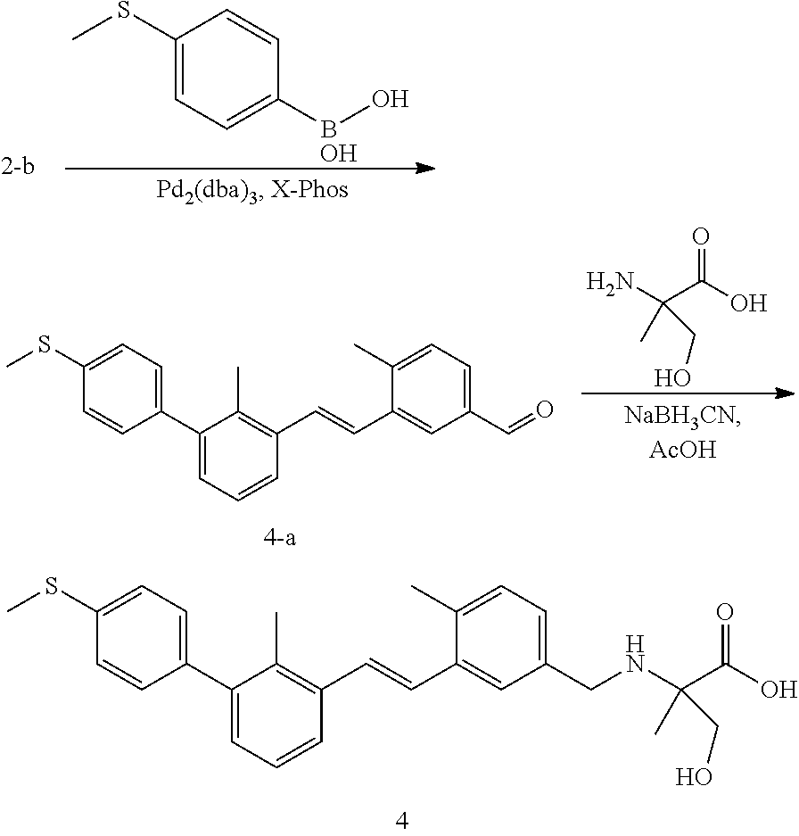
C1(SC)=CC=C(BO)C=C1.O.C1(C2=CC=CC(C=CC3=CC(CNC(C(O)=O)(CO)C)=CC=C3C)=C2C)=CC=C(SC)C=C1.NC(C(O)=O)(CO)C.C1(C2=CC=CC(C=CC3=CC(C=O)=CC=C3C)=C2C)=CC=C(SC)C=C1
